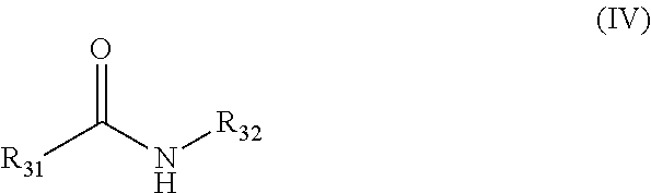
[R31]C(N[R32])=O
